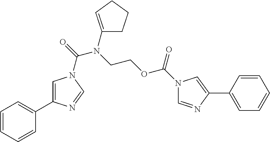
C1=CC=CC(C2=CN(C(N(CCOC(=O)N3C=NC(C4=CC=CC=C4)=C3)C3=CCCC3)=O)C=N2)=C1
